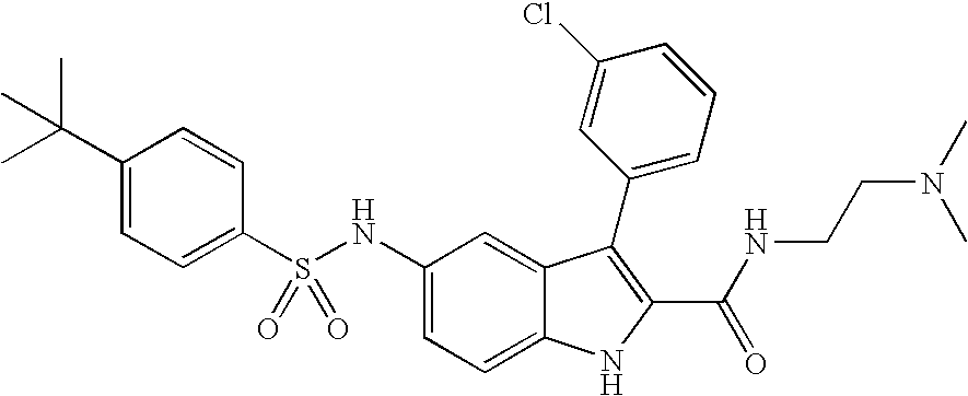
N(C1=CC=C2C(=C1)C(C1=CC=CC(Cl)=C1)=C(C(NCCN(C)C)=O)N2)S(C1=CC=C(C(C)(C)C)C=C1)(=O)=O
